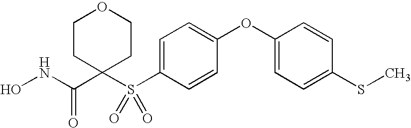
N(C(C1(S(C2=CC=C(OC3=CC=C(SC)C=C3)C=C2)(=O)=O)CCOCC1)=O)O
